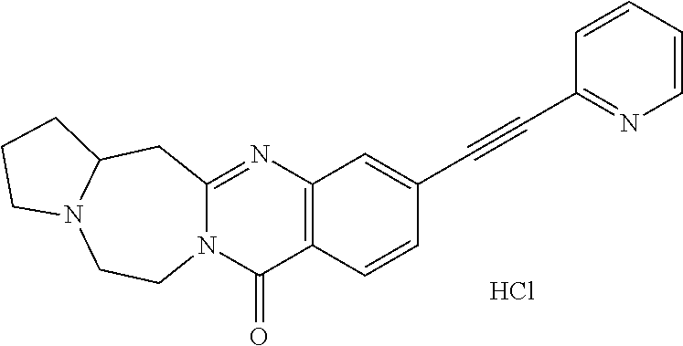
Cl.N12C(=NC3=C(C1=O)C=CC(C#CC1=NC=CC=C1)=C3)CC1N(CC2)CCC1
